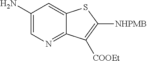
C1(N)=CN=C2C(=C1)SC([NHPMB])=C2[COOEt]
